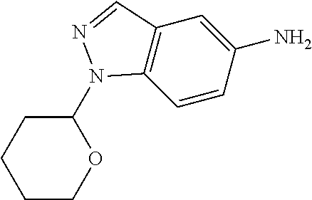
C1(N)=CC2=C(N(C3OCCCC3)N=C2)C=C1
